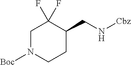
C1N([Boc])CCC(CN[Cbz])C1(F)F
